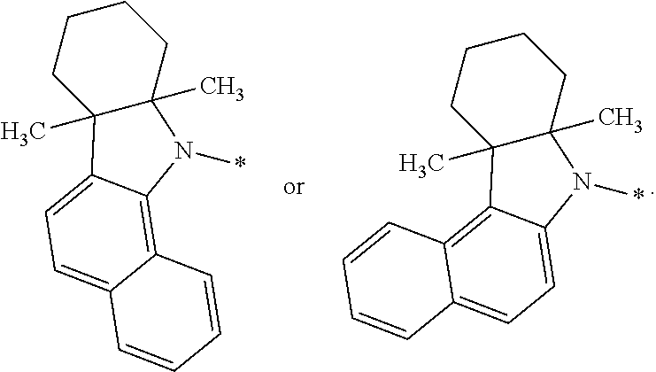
C12(C)C(C)(CCCC1)N(*)C1=C3C(=CC=C21)C=CC=C3.C12(C)C(C)(CCCC1)N(*)C1=CC=C3C(=C21)C=CC=C3
